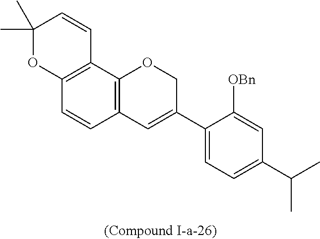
C12=C(C3=C(C=C1)C=C(C1=CC=C(C(C)C)C=C1[OBn])CO3)C=CC(C)(C)O2
